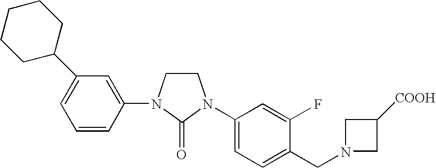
C1CN(C2=CC(C3CCCCC3)=CC=C2)C(=O)N1C1=CC=C(CN2CC([COOH])C2)C(F)=C1
